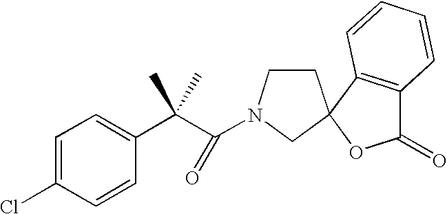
C1=C(Cl)C=CC(C(C(=O)N2CCC3(C2)C2=C(C(=O)O3)C=CC=C2)(C)C)=C1
